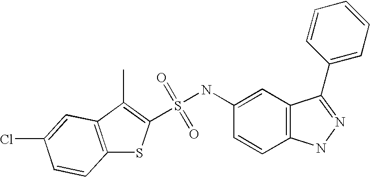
S(=O)(=O)(NC1=CC2=C(C=C1)NN=C2C1=CC=CC=C1)C1=C(C)C2=C(S1)C=CC(Cl)=C2
